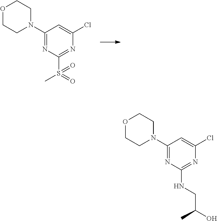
C1(N2CCOCC2)=NC(S(=O)(C)=O)=NC(Cl)=C1.C1(N2CCOCC2)=NC(NCC(O)C)=NC(Cl)=C1
